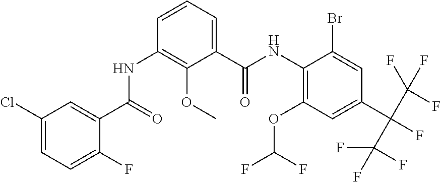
C1(Cl)=CC=C(F)C(C(=O)NC2=C(OC)C(C(NC3=C(OC(F)F)C=C(C(C(F)(F)F)(C(F)(F)F)F)C=C3Br)=O)=CC=C2)=C1
